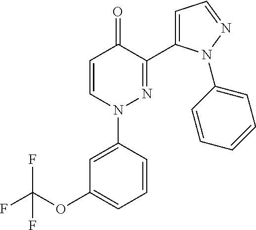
C1=CN(C2=CC(OC(F)(F)F)=CC=C2)N=C(C2=CC=NN2C2=CC=CC=C2)C1=O
